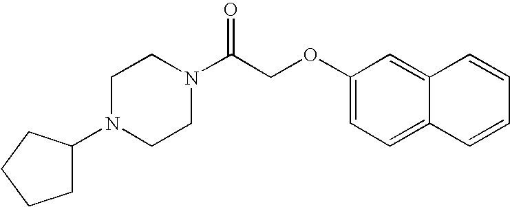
C(COC1=CC=C2C(=C1)C=CC=C2)(=O)N1CCN(C2CCCC2)CC1
